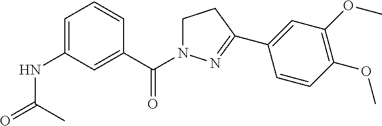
C1=C(NC(=O)C)C=C(C(N2CCC(C3=CC(OC)=C(OC)C=C3)=N2)=O)C=C1
